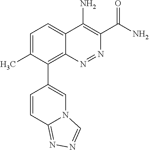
C1=C(C)C(C2=CN3C(=NN=C3)C=C2)=C2C(=C1)C(N)=C(C(N)=O)N=N2
